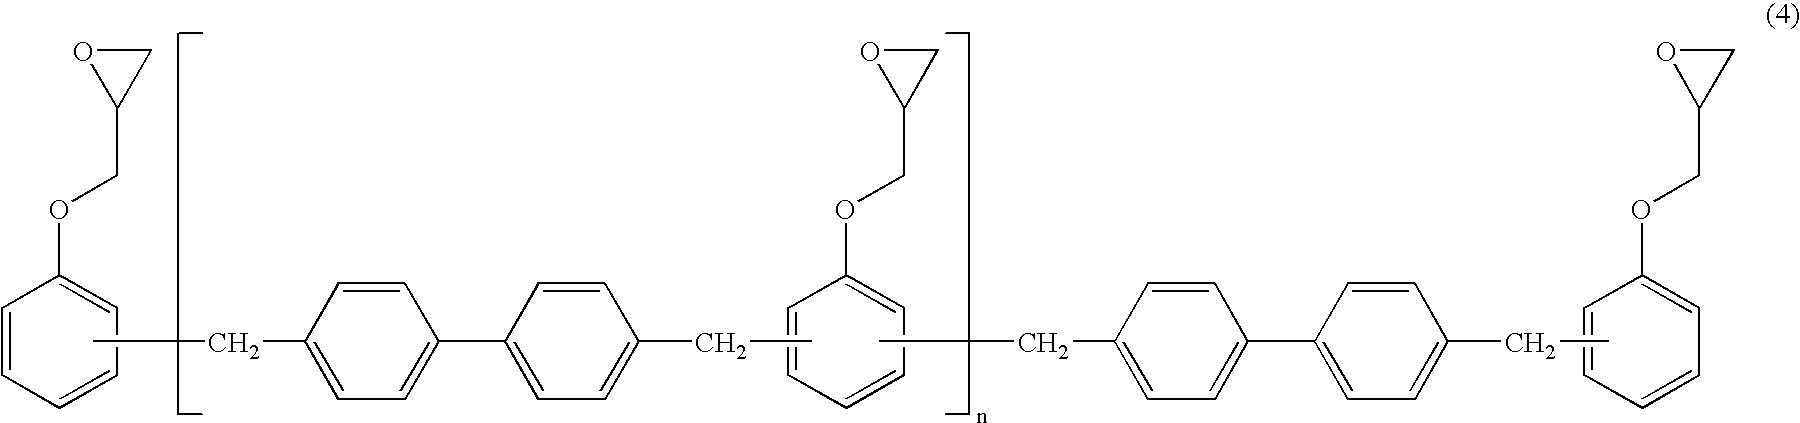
C1=CC=C(OCC2CO2)C=C1.C1=CC=CC=C1OCC1CO1.C1=CC=C(OCC2CO2)C=C1.C1=CC(CC)=CC=C1C1=CC=C(CC)C=C1.CCC1=CC=C(C2=CC=C(CC)C=C2)C=C1
